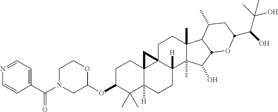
C1(C(N2CC(OC3C(C)(C)C4([H])C5(CC3)C3(CCC6(C)C(C)(C(O)C7C6C(C)CC(C(O)C(C)(O)C)O7)C3([H])CC4)C5)OCC2)=O)=CC=NC=C1
